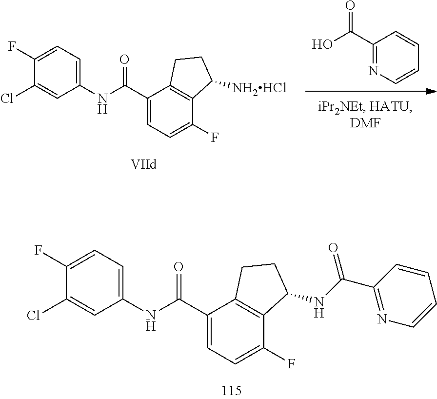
C1(Cl)=CC(NC(C2=CC=C(F)C3=C2CCC3NC(=O)C2=NC=CC=C2)=O)=CC=C1F.OC(=O)C1=NC=CC=C1.C1(Cl)=CC(NC(C2=CC=C(F)C3=C2CCC3[NH2HCl])=O)=CC=C1F
